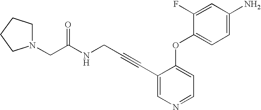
N1(CC(NCC#CC2=CN=CC=C2OC2=CC=C(N)C=C2F)=O)CCCC1
